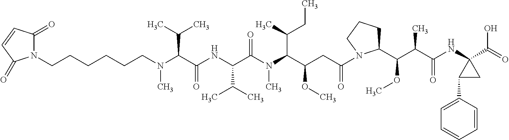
C1(=O)C=CC(=O)N1CCCCCCN(C(C(NC(C(N(C(C(CC(=O)N1C(C(C(C(NC2(C(=O)O)C(C3=CC=CC=C3)C2)=O)C)OC)CCC1)OC)C(C)CC)C)=O)C(C)C)=O)C(C)C)C
